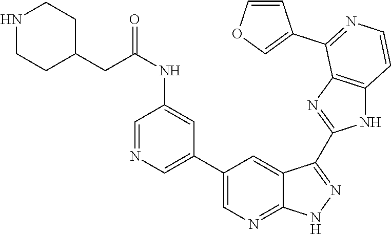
C1=NC=C(C2=CN=C3C(=C2)C(C2=NC4=C(N2)C=CN=C4C2=COC=C2)=N[N H]3)C=C1NC(=O)CC1CCNCC1
